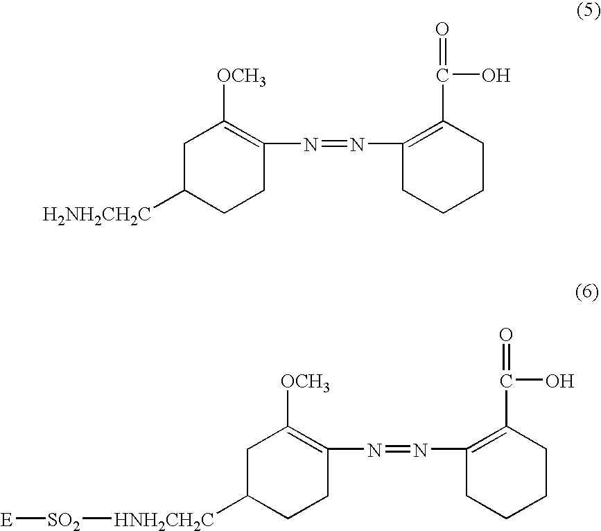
C1C([H2NH2CH2C])CCC(N=NC2=C(C(=O)O)CCCC2)=C1[OCH3].C1C([HNH2CH2C][SO2][E])CCC(N=NC2=C(C(=O)O)CCCC2)=C1[OCH3]
